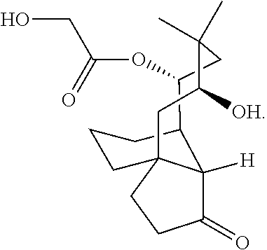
C12C(OC(CO)=O)CC(C)(C)C([OH])CC3(C1([H])C(=O)CC3)CCC2
